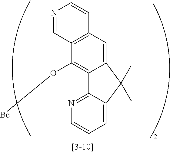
C12=CC3=C(C(O[Be])=C1C1=NC=CC=C1C2(C)C)C=NC=C3
